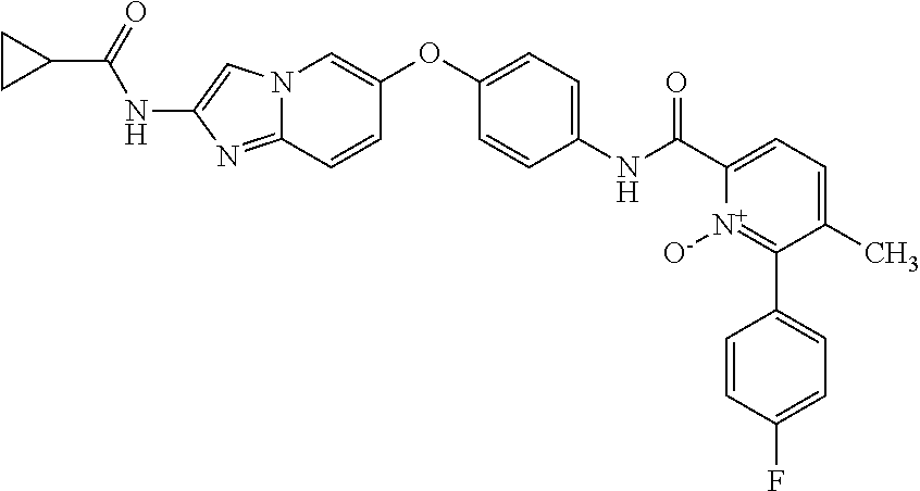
C1(NC(C2=CC=C(C)C(C3=CC=C(F)C=C3)=[N+]2[O-])=O)=CC=C(OC2=CN3C(=NC(NC(C4CC4)=O)=C3)C=C2)C=C1
